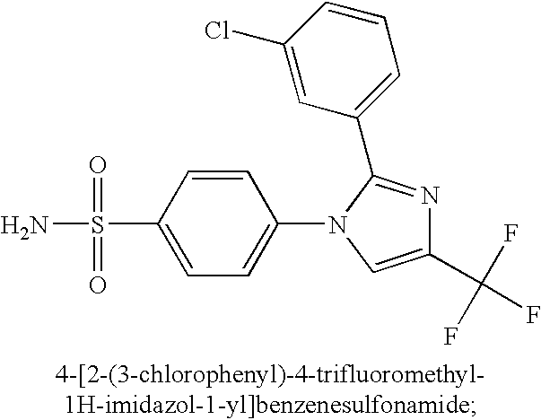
C1(C(F)(F)F)=CN(C2=CC=C(S(N)(=O)=O)C=C2)C(C2=CC=CC(Cl)=C2)=N1
